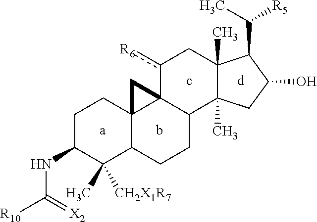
C(C1C2(C)C(C)(CC1O)C1C3(c([R6])C2)C2(C(CC1)C(C)([CH2X1R7])C(NC([R10])=[X2])CC2)C3)([R5])C
